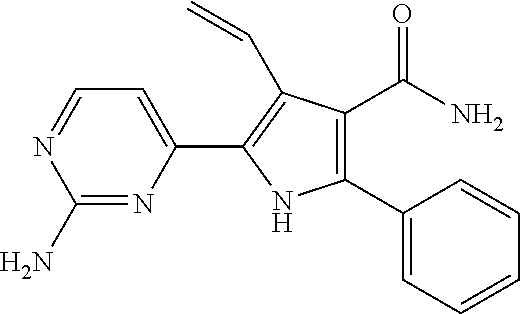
C1(N)=NC(C2=C(C=C)C(C(=O)N)=C(C3=CC=CC=C3)N2)=CC=N1
